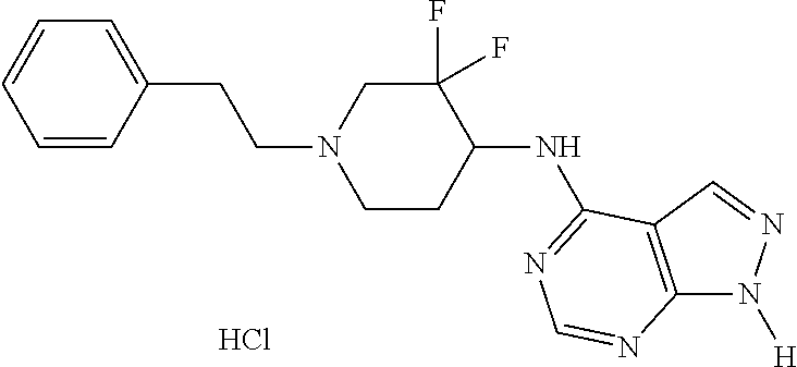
C1=CC(CCN2CCC(NC3=NC=NC4=C3C=NN4[H])C(F)(F)C2)=CC=C1.Cl
